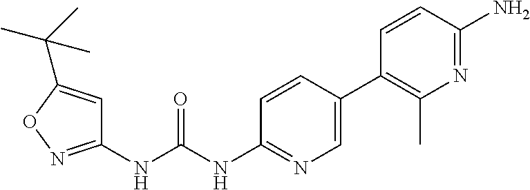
C1(NC(NC2=NC=C(C3=C(C)N=C(N)C=C3)C=C2)=O)=NOC(C(C)(C)C)=C1
